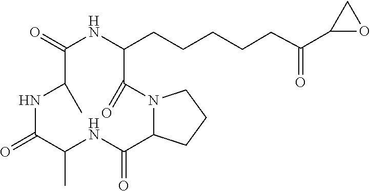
C(CC(C1OC1)=O)CCCC1C(=O)N2C(CCC2)C(=O)NC(C)C(=O)NC(C)C(=O)N1
